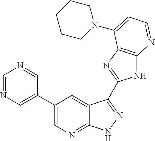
C1=NC=C(C2=CN=C3C(=C2)C(C2=NC4=C(N2)N=CC=C4N2CCCCC2)=NN3)C=N1
